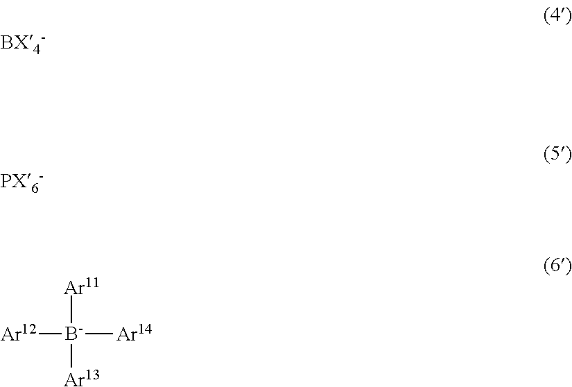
[Ar12][B-]([Ar14])([Ar11])[Ar13]
